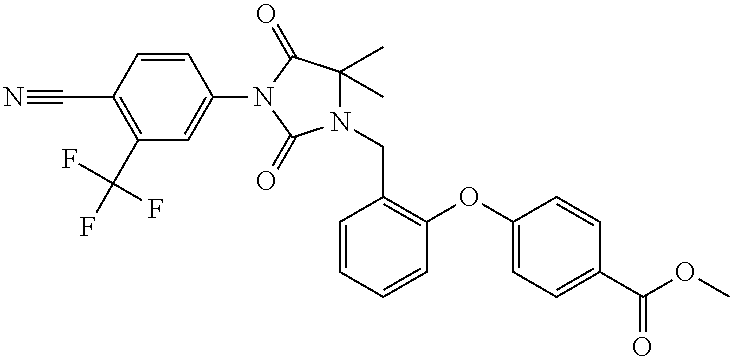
C1(C#N)=C(C(F)(F)F)C=C(N2C(=O)N(CC3=C(OC4=CC=C(C(OC)=O)C=C4)C=CC=C3)C(C)(C)C2=O)C=C1
